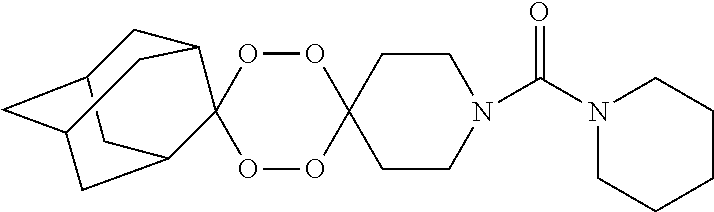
C1CC2(CCN1C(N1CCCCC1)=O)OOC1(OO2)C2CC3CC(CC1C3)C2
